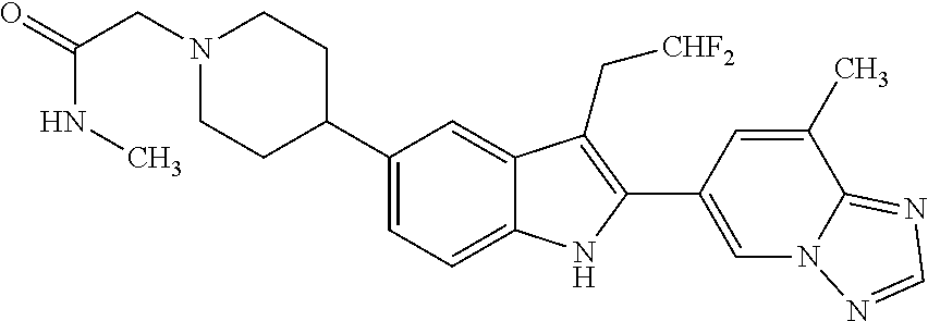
C1(C2CCN(CC(=O)NC)CC2)=CC=C2C(=C1)C(C[CHF2])=C(C1=CN3C(=NC=N3)C(C)=C1)N2
